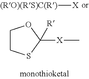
[(RO)(RS)C(R)][X].C1CSC([X]C)([R])O1
